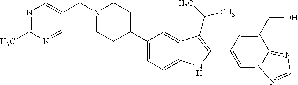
N1(CC2=CN=C(C)N=C2)CCC(C2=CC=C3C(=C2)C(C(C)C)=C(C2=CN4C(=NC=N4)C(CO)=C2)N3)CC1
